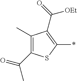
C1(C(=O)C)=C(C)C(C(=O)[OEt])=C(*)S1
